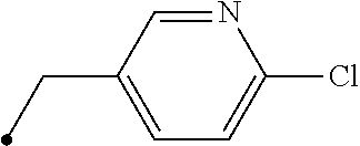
CCC1=CC=C(Cl)N=C1
